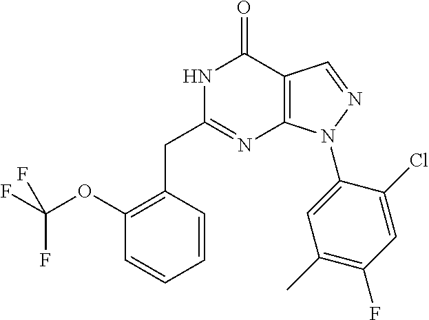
C1(OC(F)(F)F)=C(CC2=NC3=C(C(=O)N2)C=NN3C2=CC(C)=C(F)C=C2Cl)C=CC=C1
